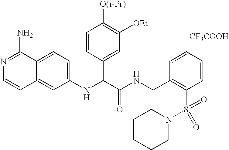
C1(NC(C(NCC2=C(S(=O)(N3CCCCC3)=O)C=CC=C2)=O)C2=CC([OEt])=C([O(i-Pr)])C=C2)=CC=C2C(=C1)C=CN=C2N.[CF3COOH]
